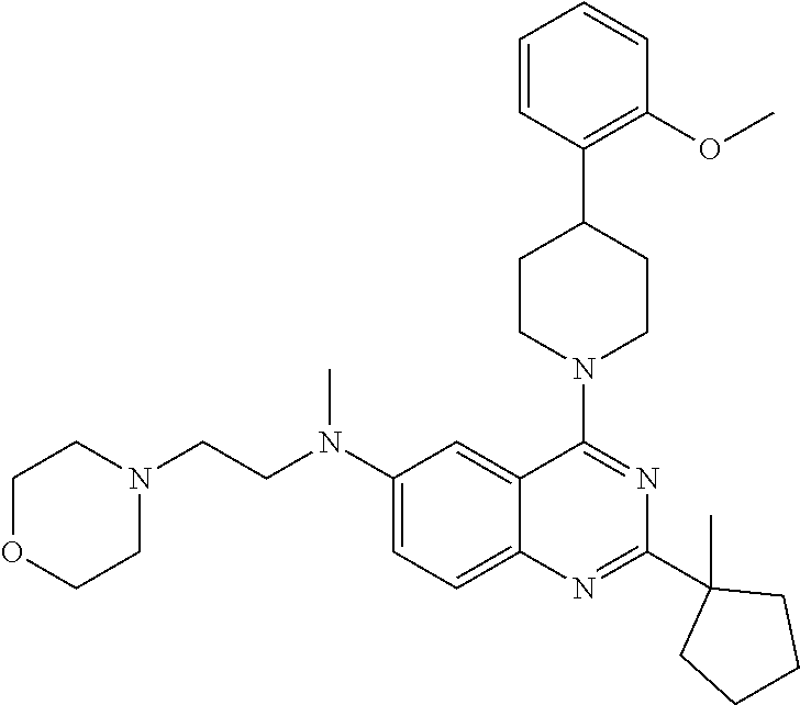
C1=CC(C2CCN(C3=NC(C4(C)CCCC4)=NC4=CC=C(N(CCN5CCOCC5)C)C=C34)CC2)=C(OC)C=C1
